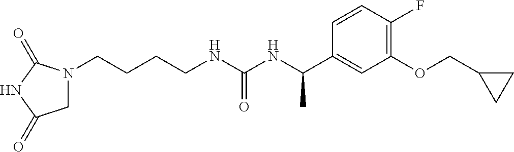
N1(CCCCNC(NC(C2=CC(OCC3CC3)=C(F)C=C2)C)=O)CC(=O)NC1=O
